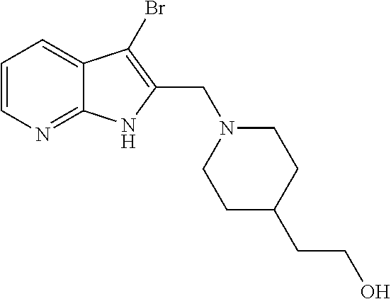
C12=NC=CC=C1C(Br)=C(CN1CCC(CCO)CC1)N2
